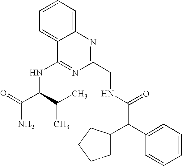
C1=C2C(=CC=C1)C(NC(C(C)C)C(N)=O)=NC(CNC(=O)C(C1=CC=CC=C1)C1CCCC1)=N2
